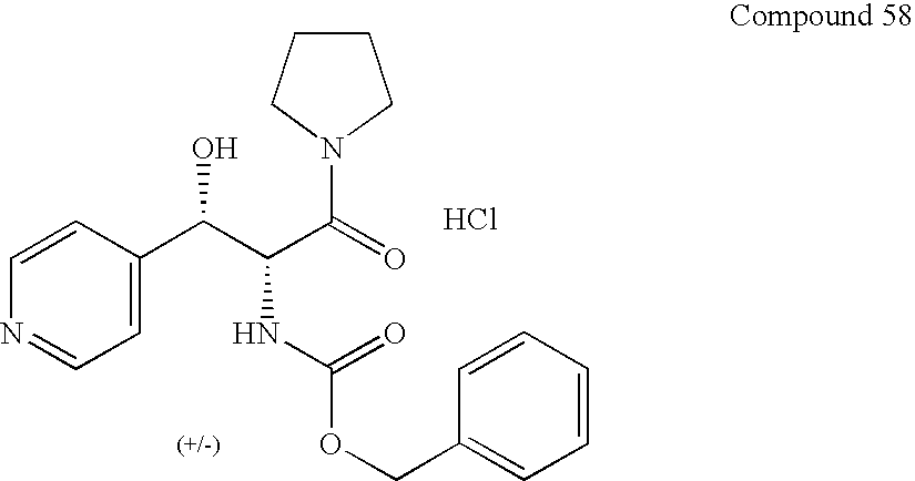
C1=CC(C(C(C(=O)N2CCCC2)NC(=O)OCC2=CC=CC=C2)O)=CC=N1.Cl
